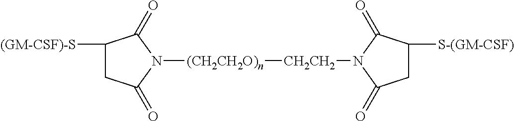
[(GM-CSF)-S]C1CC(=O)N([(CH2CH2O)n][CH2CH2]N2C(=O)CC([S-(GM-CSF)])C2=O)C1=O
